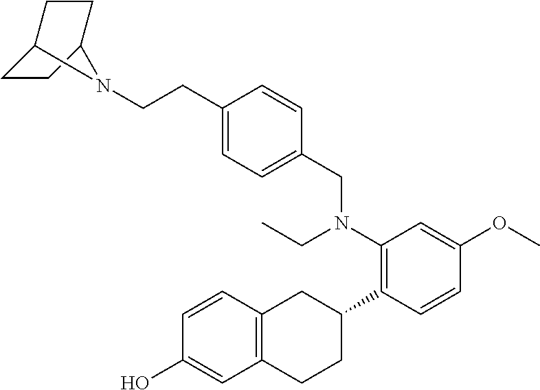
C1C2CCC(C1)N2CCC1=CC=C(CN(C2=C(C3CC4=C(CC3)C=C(O)C=C4)C=CC(OC)=C2)CC)C=C1
